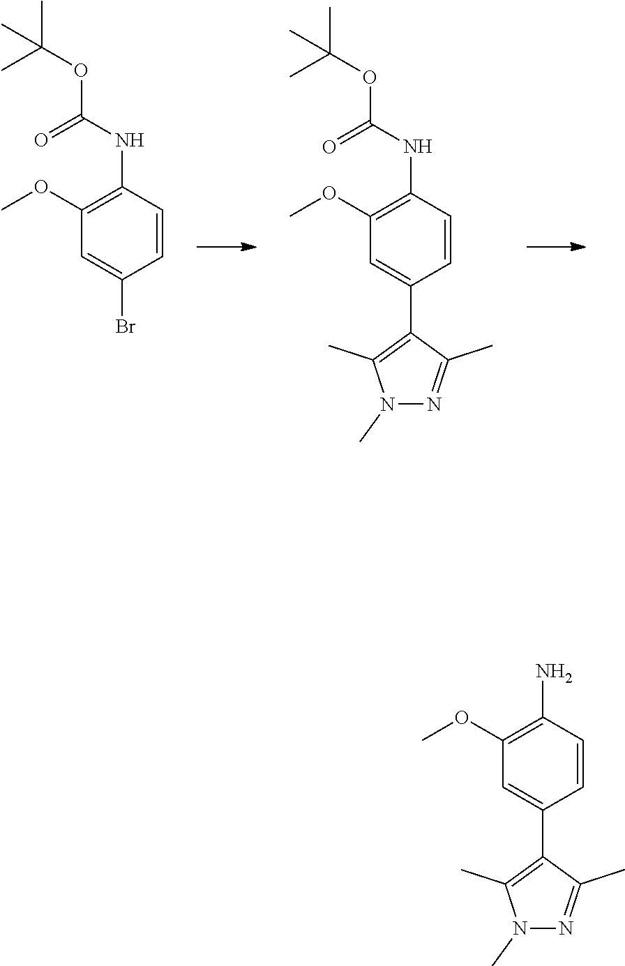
C(=O)(OC(C)(C)C)NC1=C(OC)C=C(Br)C=C1.N1(C)N=C(C)C(C2=CC(OC)=C(NC(=O)OC(C)(C)C)C=C2)=C1C.N1(C)N=C(C)C(C2=CC(OC)=C(N)C=C2)=C1C
